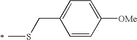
C1=CC([OMe])=CC=C1CSC
